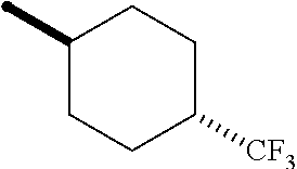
C1C([CF3])CCC(C)C1
